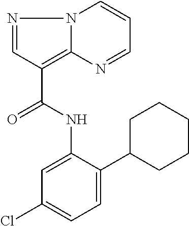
N1=CC(C(=O)NC2=CC(Cl)=CC=C2C2CCCCC2)=C2N1C=CC=N2
